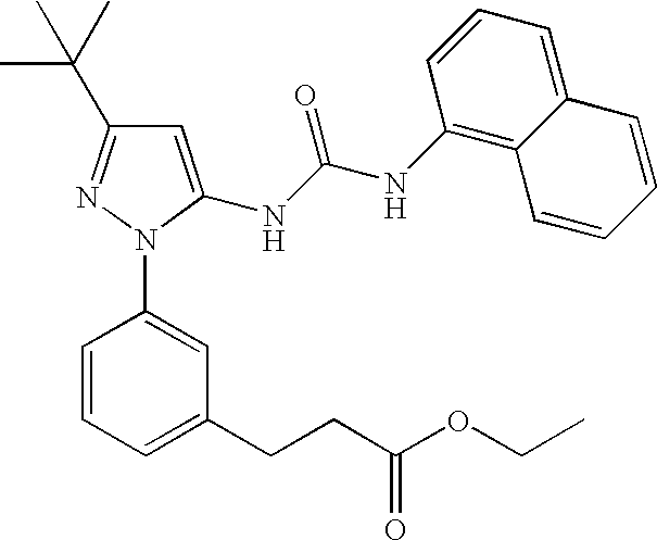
C1=CC=C(CCC(OCC)=O)C=C1N1C(NC(NC2=C3C(=CC=C2)C=CC=C3)=O)=CC(C(C)(C)C)=N1
